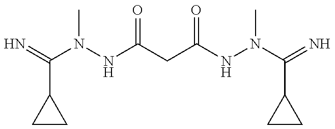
C1(C(=N)N(NC(CC(NN(C(=N)C2CC2)C)=O)=O)C)CC1
